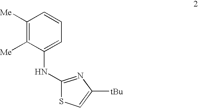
C1([Me])=C([Me])C(NC2=NC([tBu])=CS2)=CC=C1
